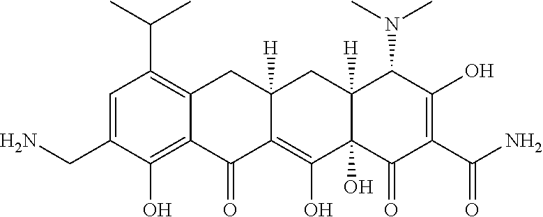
C1=C(CN)C(O)=C2C(=C1C(C)C)CC1([H])C(=C(O)C3(O)C([H])(C1)C(N(C)C)C(O)=C(C(N)=O)C3=O)C2=O
